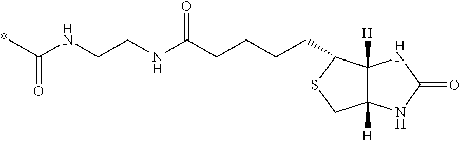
CC(NCCNC(CCCCC1C2([H])C([H])(CS1)NC(=O)N2)=O)=O
